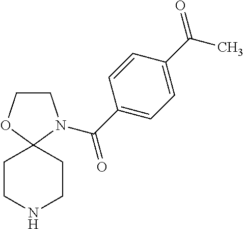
C1COC2(N1C(=O)C1=CC=C(C(=O)C)C=C1)CCNCC2
